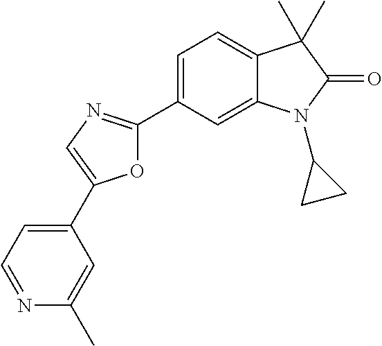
C1=C(C2=NC=C(C3=CC=NC(C)=C3)O2)C=C2C(=C1)C(C)(C)C(=O)N2C1CC1
